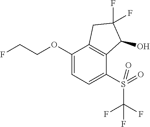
C1(OCCF)=CC=C(S(=O)(C(F)(F)F)=O)C2=C1CC(F)(F)C2O
